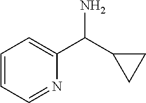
C1=CC=NC(C(C2CC2)N)=C1
